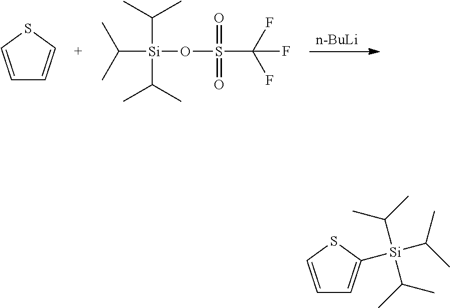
[n-BuLi].C1=CSC=C1.C([Si](OS(C(F)(F)F)(=O)=O)(C(C)C)C(C)C)(C)C.C1=CSC([Si](C(C)C)(C(C)C)C(C)C)=C1
